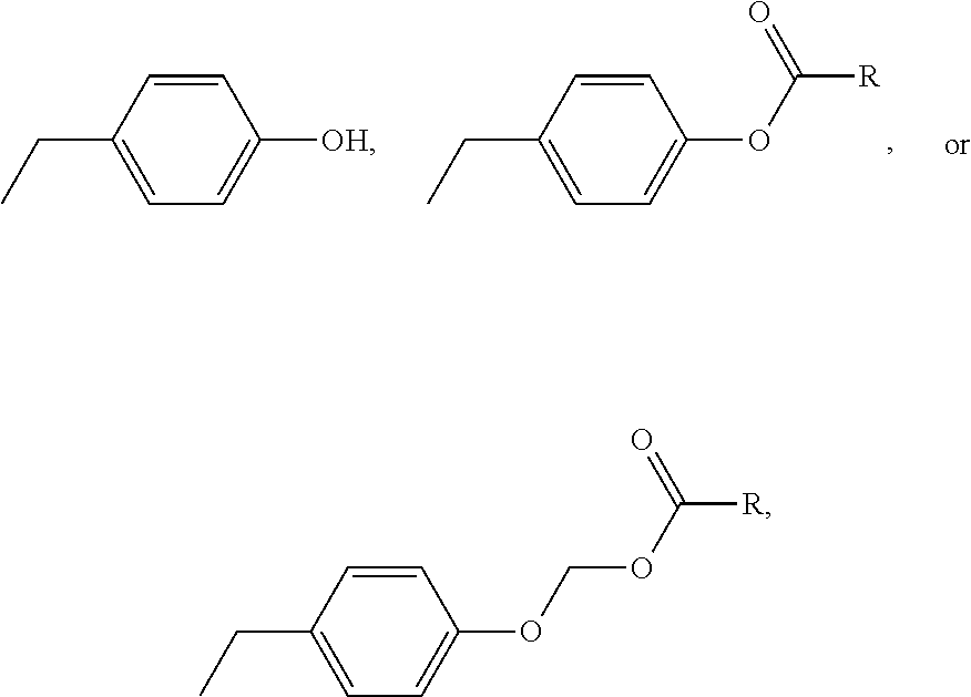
C1=CC(CC)=CC=C1OCOC([R])=O.C1=CC(CC)=CC=C1[OH].C1=CC(CC)=CC=C1OC([R])=O
